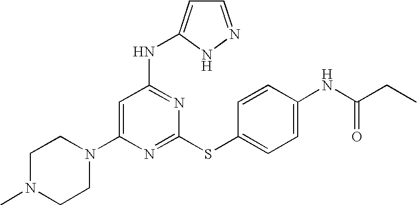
C1N(C)CCN(C2=CC(NC3=CC=NN3)=NC(SC3=CC=C(NC(=O)CC)C=C3)=N2)C1
